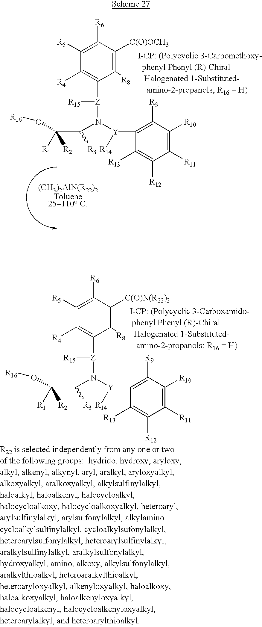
C1([R5])=C([R6])C([C(O)N(R22)2])=C([R8])C([Z](N(C(C(O[R16])([R1])[R2])[R3])[Y]([R14])C2=C([R9])C([R10])=C([R11])C([R12])=C2[R13])[R15])=C1[R4].C1([R5])=C([R6])C([C(O)OCH3])=C([R8])C([Z](N(C(C(O[R16])([R1])[R2])[R3])[Y]([R14])C2=C([R9])C([R10])=C([R11])C([R12])=C2[R13])[R15])=C1[R4].[(CH3)2AlN(R22)2Toluene25110 C]
